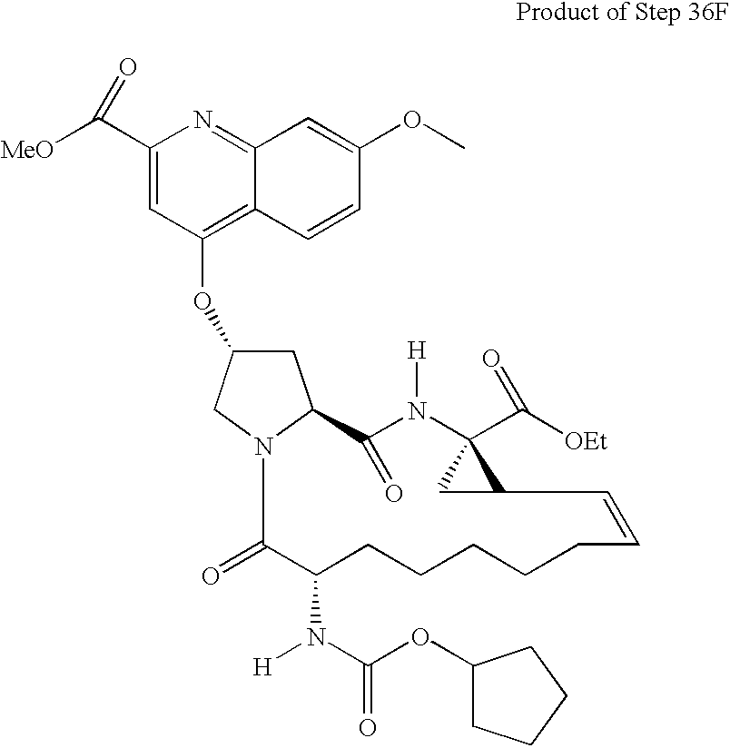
C1C(OC2=C3C(=NC(C([MeO])=O)=C2)C=C(OC)C=C3)CN2C1C(=O)N([H])C1(C([OEt])=O)CC1C=CCCCCCC(N(C(OC1CCCC1)=O)[H])C2=O
